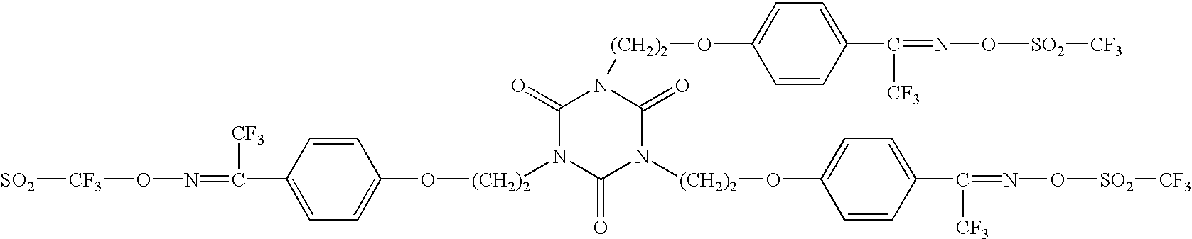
C(C1=CC=C(O[(CH2)2]N2C(=O)N([(CH2)2]OC3=CC=C(C([CF3])=NO[SO2][CF3])C=C3)C(=O)N([(CH2)2]OC3=CC=C(C([CF3])=NO[SO2][CF3])C=C3)C2=O)C=C1)([CF3])=NO[CF3][SO2]
